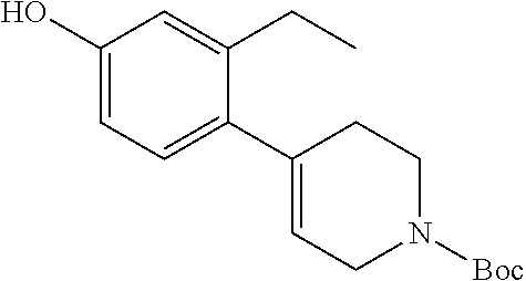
C1(O)=CC=C(C2=CCN([Boc])CC2)C(CC)=C1
